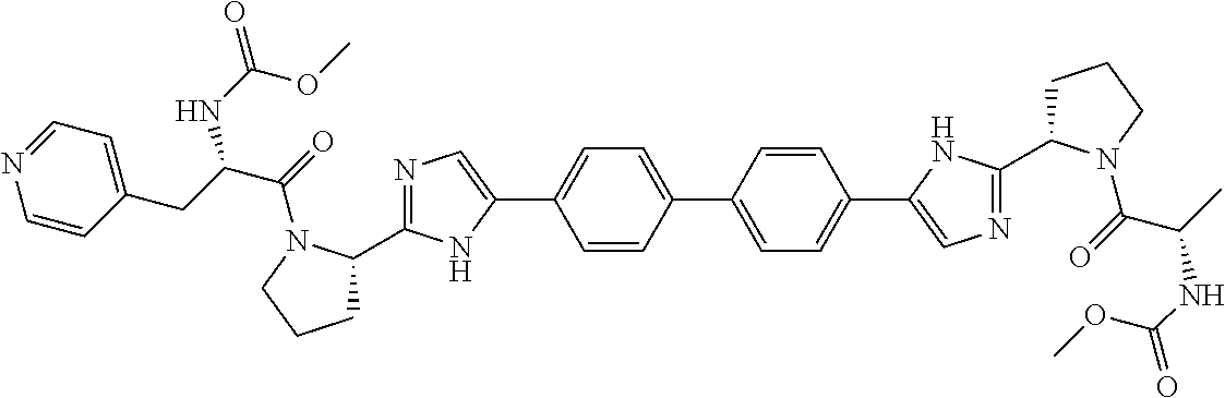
C1=CC(C2=CC=C(C3=CN=C(C4CCCN4C(C(C)NC(=O)OC)=O)N3)C=C2)=CC=C1C1=CN=C(C2CCCN2C(C(CC2=CC=NC=C2)NC(=O)OC)=O)N1
